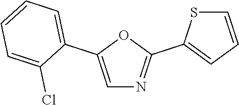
C1=C(C2=CC=CC=C2Cl)OC(C2=CC=CS2)=N1
